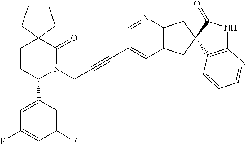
C12(CCC(C3=CC(F)=CC(F)=C3)N(CC#CC3=CC4=C(N=C3)CC3(C4)C4=C(NC3=O)N=CC=C4)C1=O)CCCC2
